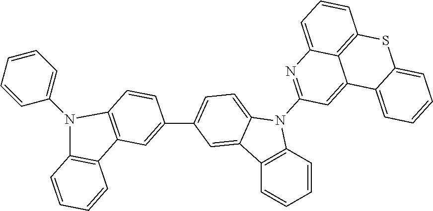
C12=C(C=CC=C1)N(C1=NC3=CC=CC4=C3C(=C1)C1=CC=CC=C1S4)C1=CC=C(C3=CC4=C(C=C3)N(C3=CC=CC=C3)C3=C4C=CC=C3)C=C21
